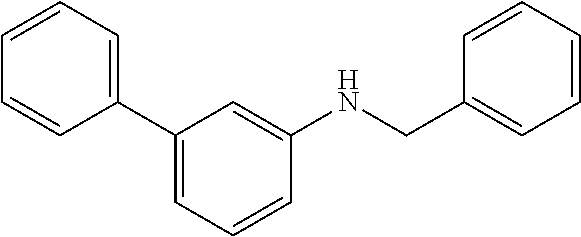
C1(C2=CC=CC=C2)=CC=CC(NCC2=CC=CC=C2)=C1
